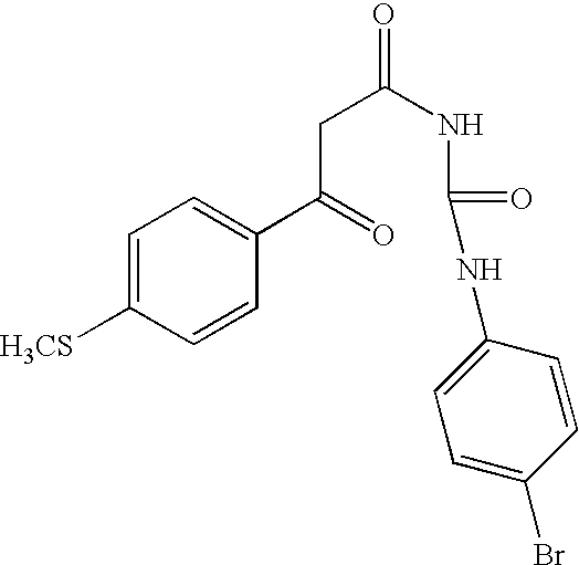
C1=C([H3CS])C=CC(C(=O)CC(=O)NC(NC2=CC=C(Br)C=C2)=O)=C1
